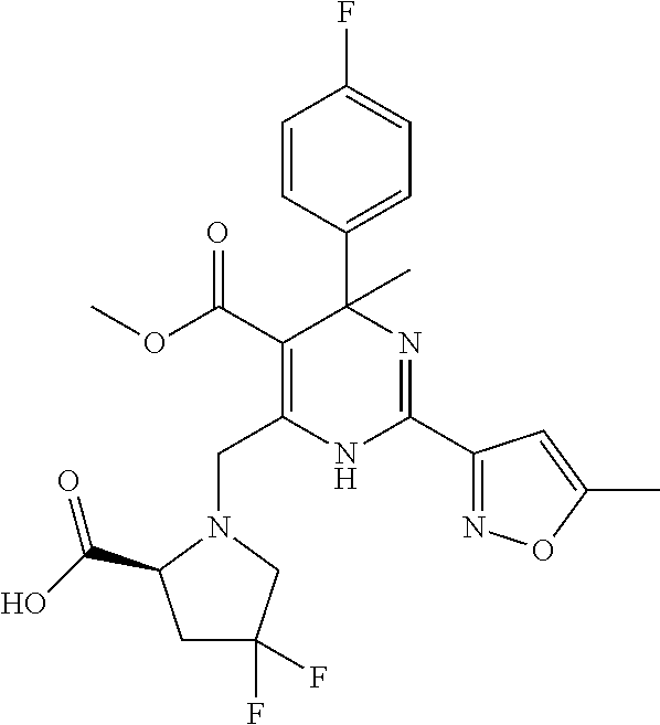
C(C1=C(C(=O)OC)C(C2=CC=C(F)C=C2)(C)N=C(C2=NOC(C)=C2)N1)N1CC(F)(F)CC1C(O)=O
